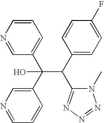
C(C(C1=CC=C(F)C=C1)C1=NN=NN1C)(C1=CN=CC=C1)(C1=CC=CN=C1)O
